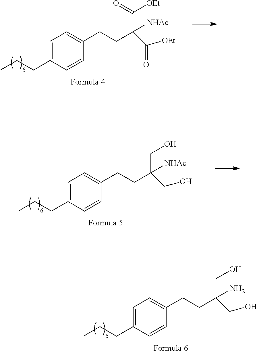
C1=C(CCC)C=CC(CCC(C(=O)[OEt])([NHAc])C([OEt])=O)=C1.C1=C(CCC)C=CC(CCC(CO)([NHAc])CO)=C1.C1=C(CCC)C=CC(CCC(CO)(N)CO)=C1
